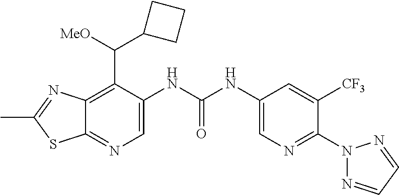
N1=C(C)SC2=NC=C(NC(NC3=CN=C(N4N=CC=N4)C([CF3])=C3)=O)C(C([MeO])C3CCC3)=C12
